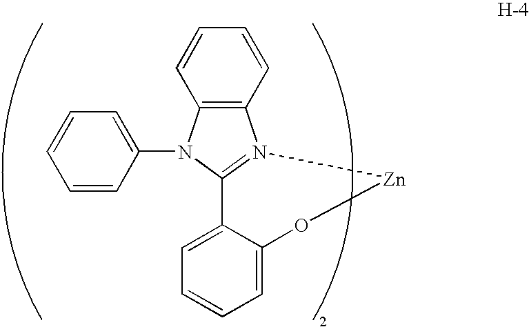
C1=CC(N2C3=C(N4=C2C2=CC=CC=C2O[Zn]4)C=CC=C3)=CC=C1
